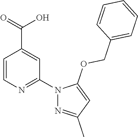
C1=CN=C(N2N=C(C)C=C2OCC2=CC=CC=C2)C=C1C(=O)O
